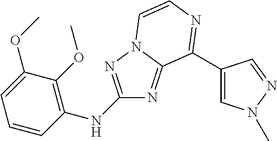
C1(NC2=C(OC)C(OC)=CC=C2)=NN2C(=N1)C(C1=CN(C)N=C1)=NC=C2
